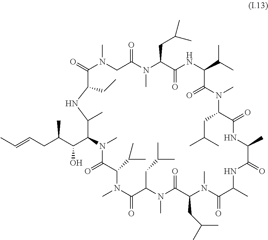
CC=CCC(C)C(C1N(C)C(=O)C(C(C)C)N(C)C(=O)C(CC(C)C)N(C)C(=O)C(CC(C)C)N(C)C(=O)C(C)NC(=O)C(C)NC(=O)C(CC(C)C)N(C)C(=O)C(C(C)C)NC(=O)C(CC(C)C)N(C)C(=O)CN(C)C(=O)C(CC)NC1C)O
